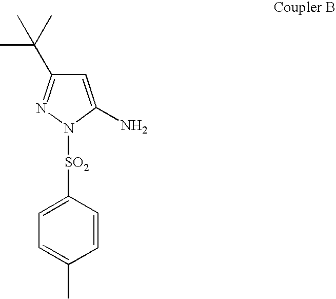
C1=C(N)N([SO2]C2=CC=C(C)C=C2)N=C1C(C)(C)C
